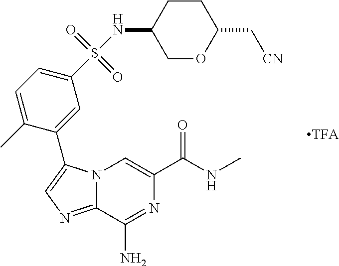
N12C(=NC=C1C1=CC(S(NC3COC(C[CN])CC3)(=O)=O)=CC=C1C)C(N)=NC(C(NC)=O)=C2
